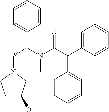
C1C(O)CN(CC(C2=CC=CC=C2)N(C(C(C2=CC=CC=C2)C2=CC=CC=C2)=O)C)C1
